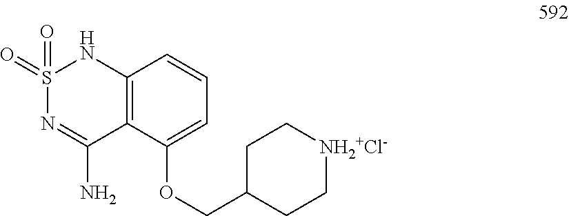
S1(=O)(=O)N=C(N)C2=C(N1)C=CC=C2OCC1CC[NH2+Cl-]CC1
